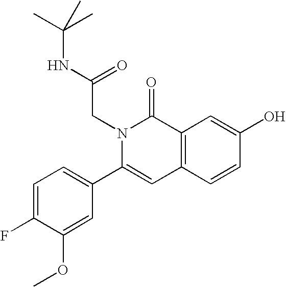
C1=C(F)C(OC)=CC(C2=CC3=C(C(=O)N2CC(=O)NC(C)(C)C)C=C(O)C=C3)=C1
